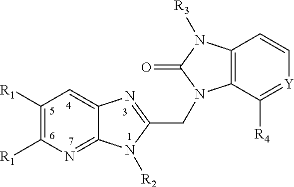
C12=NC([R1])=C([R1])C=C1N=C(CN1C3=C(N([R3])C1=O)C=C[Y]=C3[R4])N2[R2]
